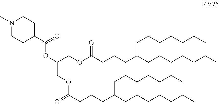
N1(C)CCC(C(=O)OC(COC(CCCC(CCCCCCC)CCCCCCC)=O)COC(CCCC(CCCCCCC)CCCCCCC)=O)CC1
